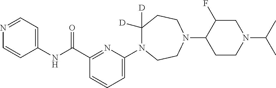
C1(NC(C2=NC(N3C([D])([D])CCN(C4CCN(C(C)C)CC4F)CC3)=CC=C2)=O)=CC=NC=C1
